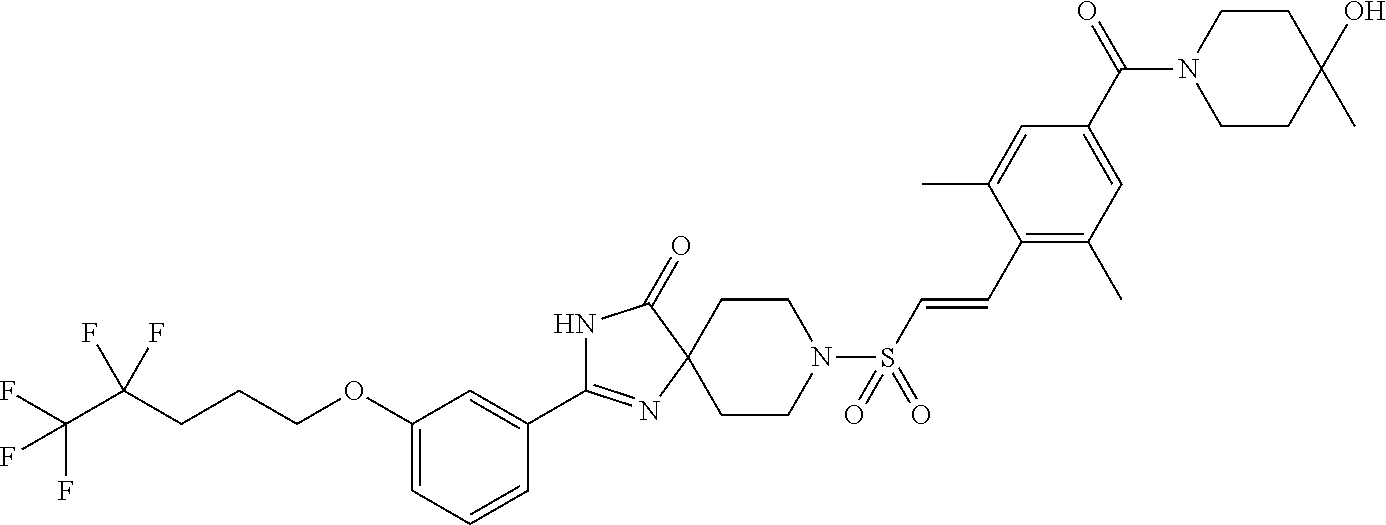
C1(OCCCC(C(F)(F)F)(F)F)=CC=CC(C2=NC3(C(=O)N2)CCN(S(C=CC2=C(C)C=C(C(N4CCC(C)(O)CC4)=O)C=C2C)(=O)=O)CC3)=C1
